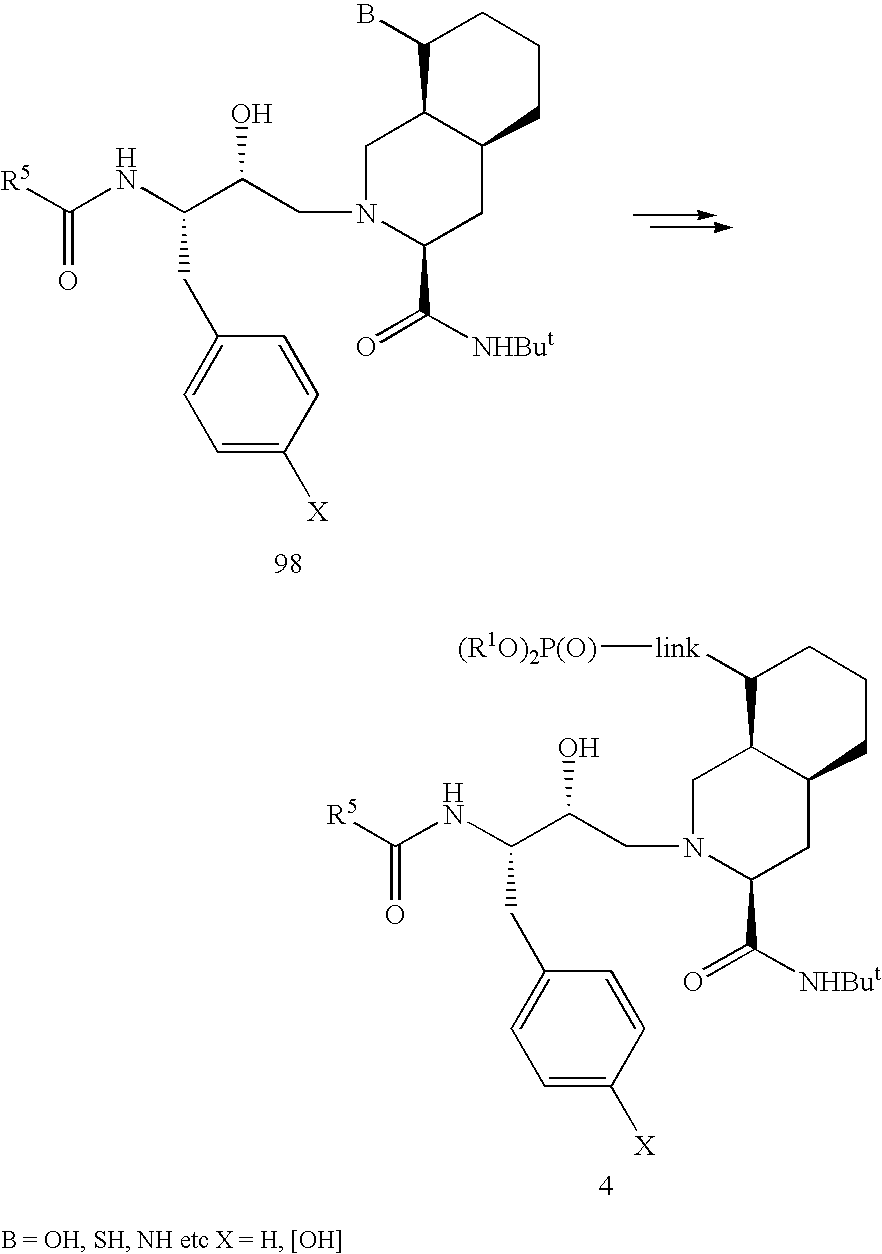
C1([link][(R1O)2P(O)])C2C(CCC1)CC(C([NHBut])=O)N(CC(C(NC([R5])=O)CC1=CC=C([X])C=C1)O)C2.C1(B)C2C(CCC1)CC(C([NHBut])=O)N(CC(C(NC([R5])=O)CC1=CC=C([X])C=C1)O)C2
